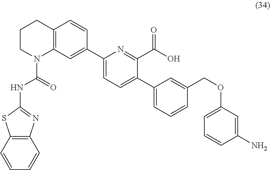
C12=C(C=CC=C1)SC(NC(N1C3=C(CCC1)C=CC(C1=CC=C(C4=CC=CC(COC5=CC=CC(N)=C5)=C4)C(C(O)=O)=N1)=C3)=O)=N2
